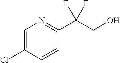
C1=C(Cl)C=CC(C(CO)(F)F)=N1
